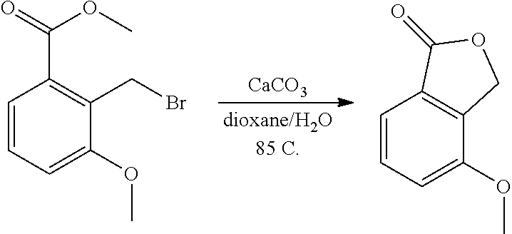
C1=CC=C(OC)C(CBr)=C1C(=O)OC.[CaCO3].C1=CC=C(OC)C2=C1C(=O)OC2
